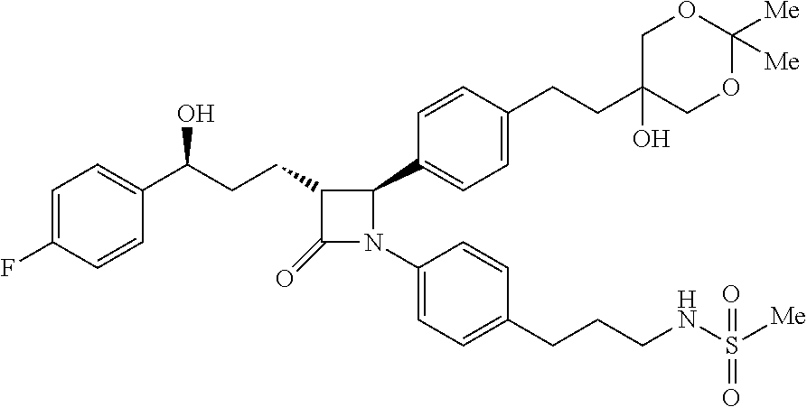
C1(=O)C(CCC(C2=CC=C(F)C=C2)O)C(C2=CC=C(CCC3(O)COC([Me])([Me])OC3)C=C2)N1C1=CC=C(CCCNS([Me])(=O)=O)C=C1
